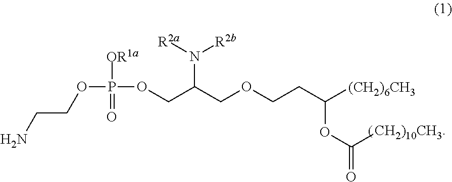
C(COCCC(OC(=O)[CH2)10CH3])[(CH2)6CH3])(COP(OCCN)(=O)[OR1a])N([R2b])[R2a]
